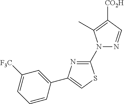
C1([F3C])=CC=CC(C2=CSC(N3N=CC([CO2H])=C3C)=N2)=C1
